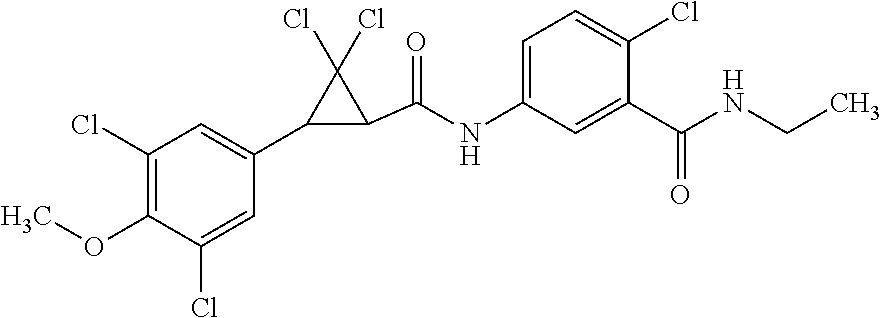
C1(Cl)=C(OC)C(Cl)=CC(C2C(C(=O)NC3=CC=C(Cl)C(C(=O)NCC)=C3)C2(Cl)Cl)=C1
